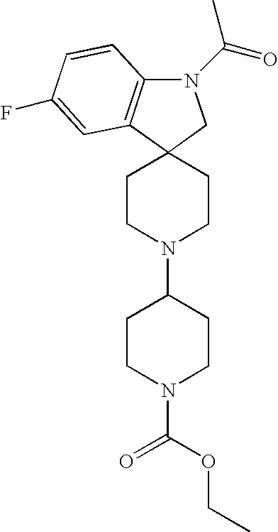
N1(C(=O)C)C2=C(C3(C1)CCN(C1CCN(C(OCC)=O)CC1)CC3)C=C(F)C=C2
